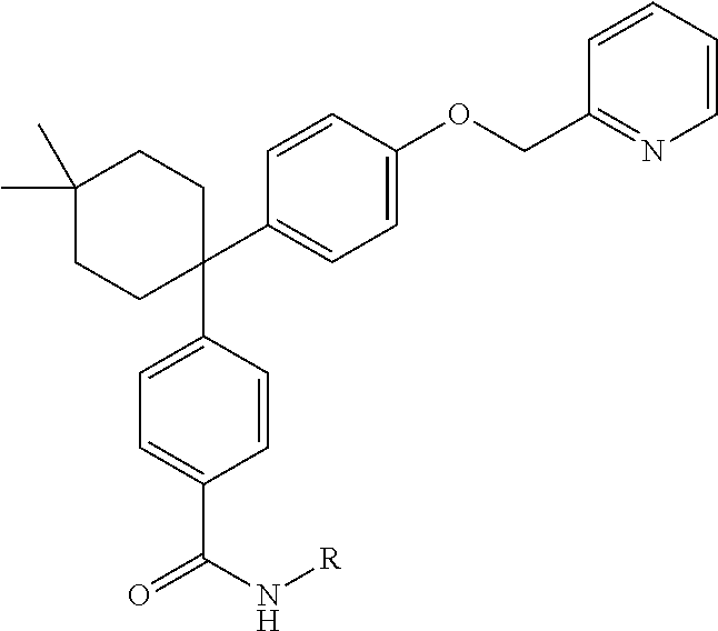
C1(C2(C3=CC=C(C(N[R])=O)C=C3)CCC(C)(C)CC2)=CC=C(OCC2=NC=CC=C2)C=C1
